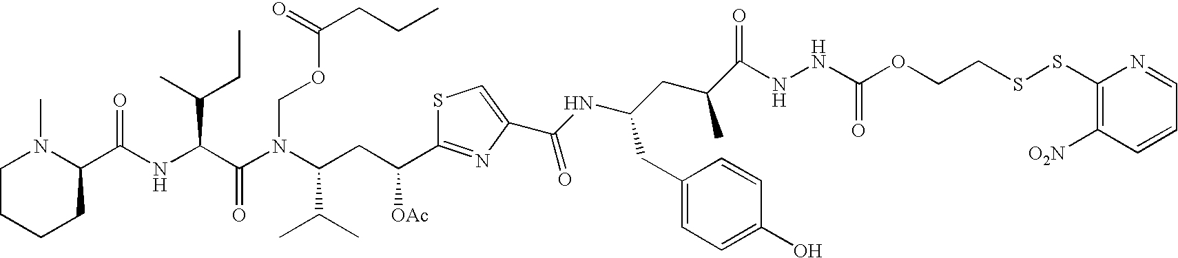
C1CCCC(C(NC(C(N(C(CC(C2=NC(C(NC(CC(C(NNC(OCCSSC3=C([O2N])C=CC=N3)=O)=O)C)CC3=CC=C(O)C=C3)=O)=CS2)[OAc])C(C)C)COC(CCC)=O)=O)C(CC)C)=O)N1C
